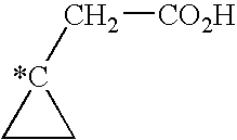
C1C[*C]1C[CO2H]
